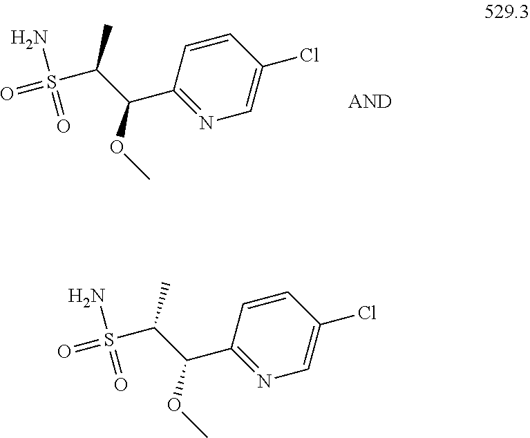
NS(=O)(C(C(C1=NC=C(Cl)C=C1)OC)C)=O.NS(=O)(C(C(C1=NC=C(Cl)C=C1)OC)C)=O
